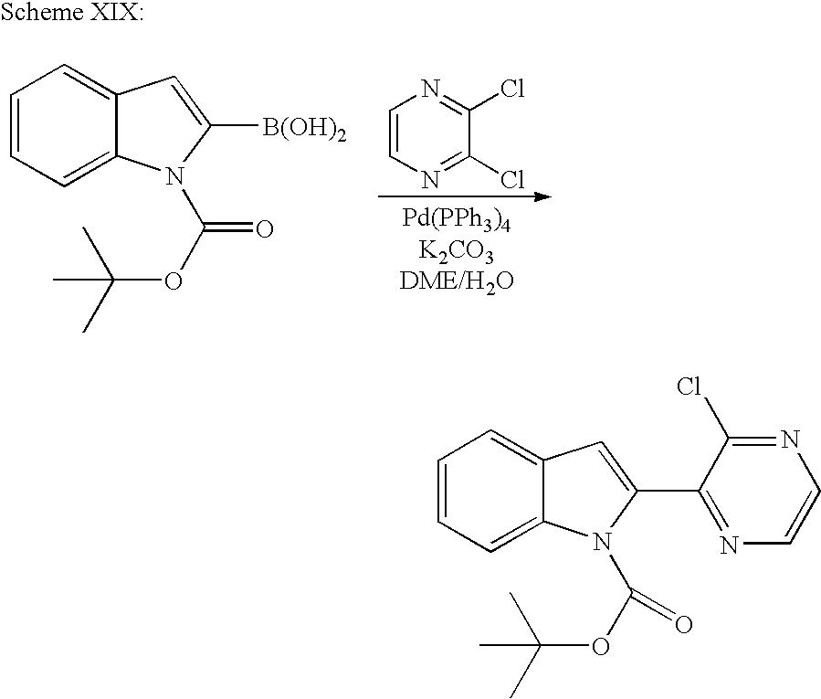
C1=CC=C2C(=C1)C=C([B(OH)2])N2C(OC(C)(C)C)=O.C1=CN=C(Cl)C(Cl)=N1.C1=CC=C2C(=C1)C=C(C1=NC=CN=C1Cl)N2C(OC(C)(C)C)=O
